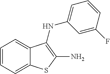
C12=CC=CC=C1C(NC1=CC=CC(F)=C1)=C(N)S2
